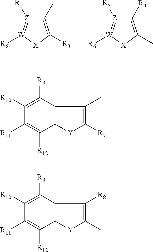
[X]1C([R3])=C(C)[Z]([R5])=[W]1[R6].[X]1C(C)=C([R4])[Z]([R5])=[W]1[R6].C12=C(C([R9])=C([R10])C([R11])=C1[R12])C(C)=C([R7])[Y]2.C12=C(C([R9])=C([R10])C([R11])=C1[R12])C([R8])=C(C)[Y]2
